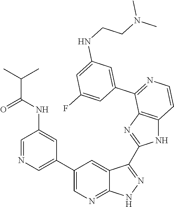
C1=NC=C(C2=CN=C3C(=C2)C(C2=NC4=C(N2)C=CN=C4C2=CC(NCCN(C)C)=CC(F)=C2)=NN3)C=C1NC(C(C)C)=O
